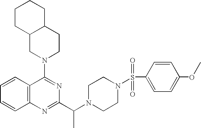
C1=CC2=C(C=C1)N=C(C(N1CCN(S(C3=CC=C(OC)C=C3)(=O)=O)CC1)C)N=C2N1CCC2C(C1)CCCC2
